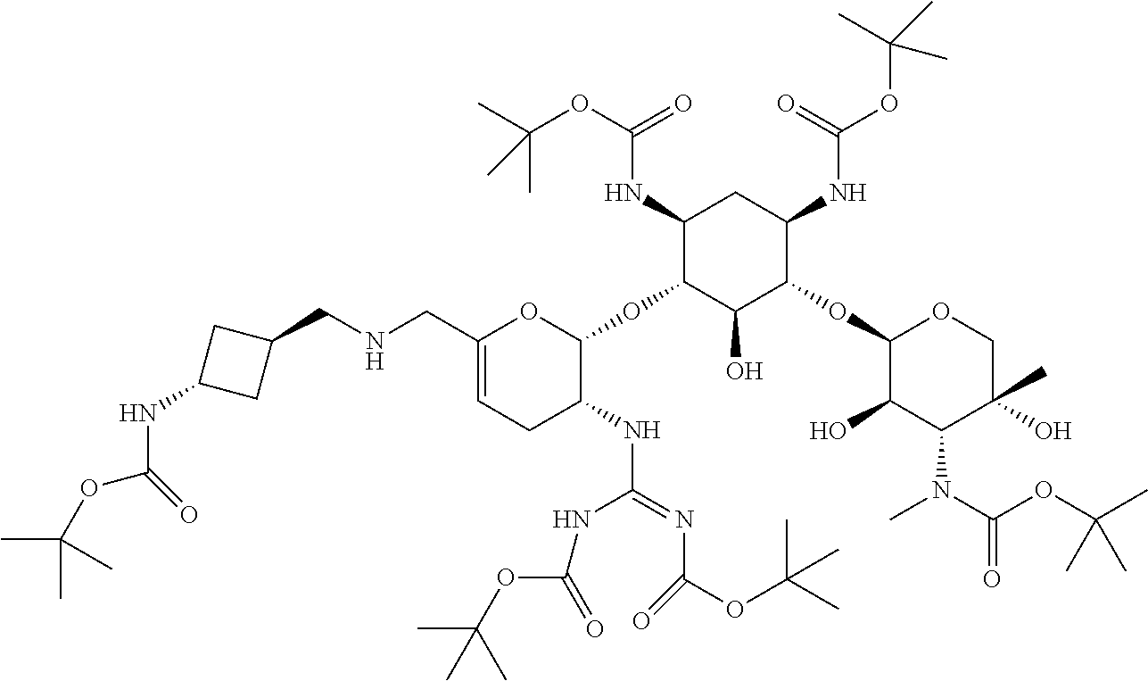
C1(CNCC2CC(NC(OC(C)(C)C)=O)C2)=CCC(NC(=NC(OC(C)(C)C)=O)NC(=O)OC(C)(C)C)C(OC2C(O)C(OC3C(O)C(N(C(OC(C)(C)C)=O)C)C(C)(O)CO3)C(NC(OC(C)(C)C)=O)CC2NC(OC(C)(C)C)=O)O1
